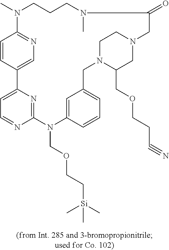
C12=NC(=CC=N1)C1=CN=C(C=C1)N(C)CCCN(C)C(=O)CN1CC(COCCC#N)N(CC3=CC=CC(=C3)N2COCC[Si](C)(C)C)CC1
